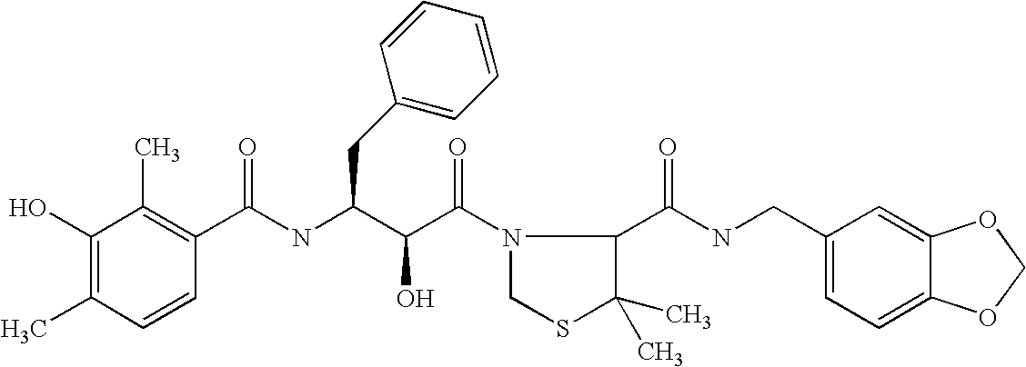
C(NC(C(C(=O)N1CSC(C)(C)C1C(NCC1=CC=C2C(=C1)OCO2)=O)O)CC1=CC=CC=C1)(C1=C(C)C(O)=C(C)C=C1)=O
